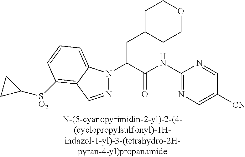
C1C(CC(N2N=CC3=C([SO2]C4CC4)C=CC=C23)C(NC2=NC=C([CN])C=N2)=O)CCOC1
